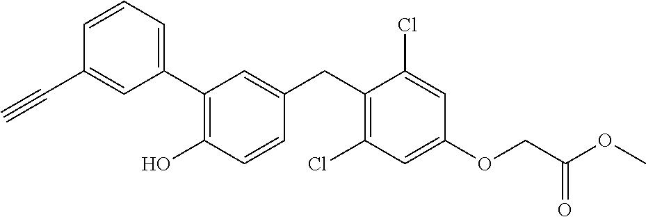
C1=CC=C(C2=C(O)C=CC(CC3=C(Cl)C=C(OCC(OC)=O)C=C3Cl)=C2)C=C1C#C
